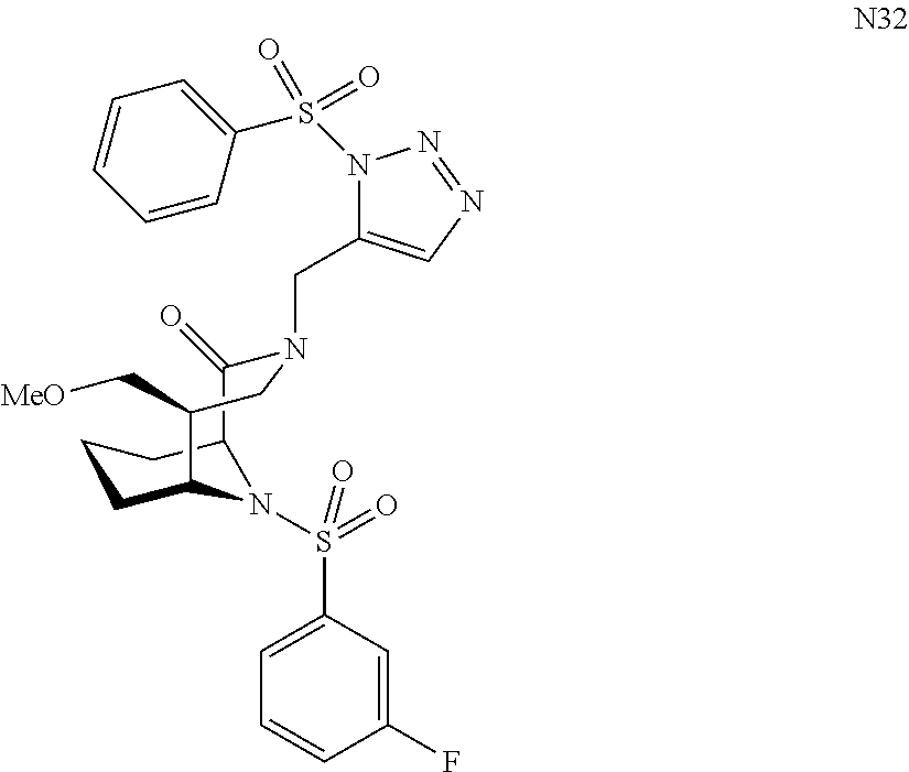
C12C(=O)N(CC3=CN=NN3S(C3=CC=CC=C3)(=O)=O)CC(C[MeO])C(CCC1)N2S(=O)(C1=CC=CC(F)=C1)=O
